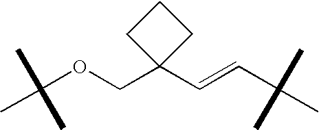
C(OCC1(C=CC(C)(C)C)CCC1)(C)(C)C
